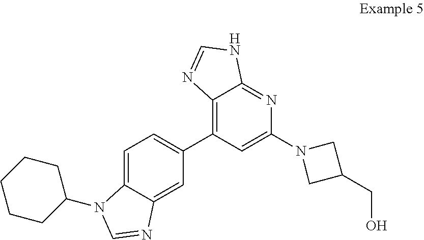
C12=C(C3=CC=C4C(=C3)N=CN4C3CCCCC3)C=C(N3CC(CO)C3)N=C1NC=N2
